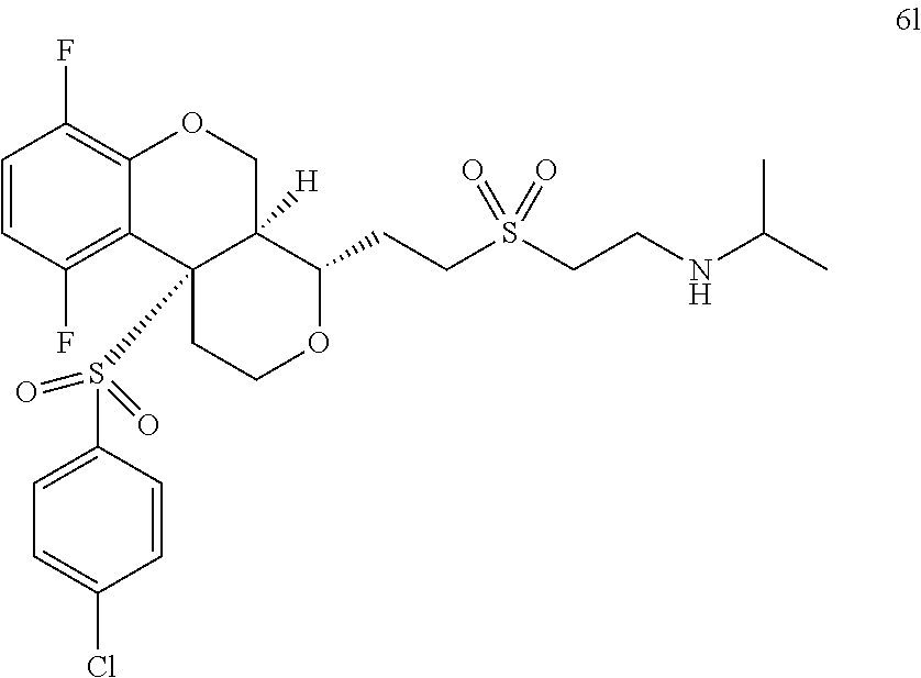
C1=CC(F)=C2C(=C1F)OCC1([H])C2(S(C2=CC=C(Cl)C=C2)(=O)=O)CCOC1CCS(CCNC(C)C)(=O)=O
